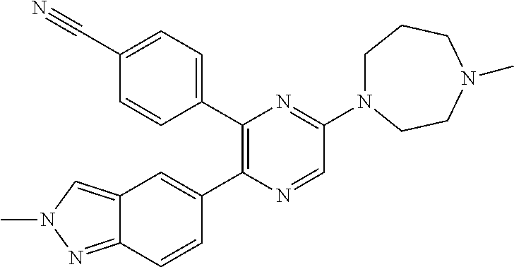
C12=NN(C)C=C1C=C(C1=C(C3=CC=C(C#N)C=C3)N=C(N3CCCN(C)CC3)C=N1)C=C2
